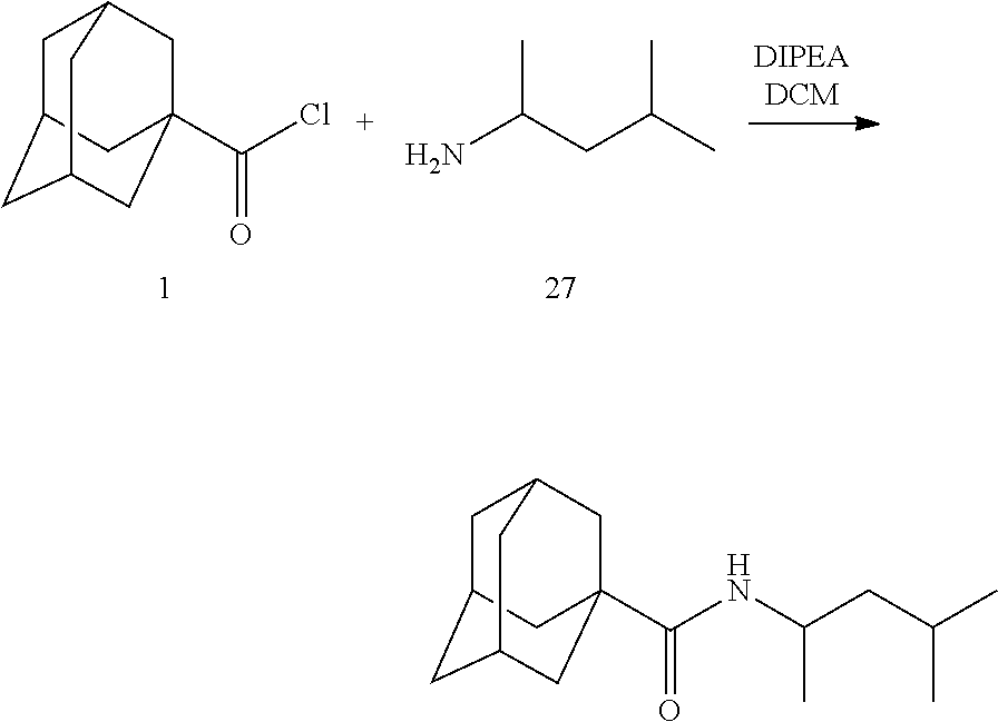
C1C2CC3CC(C(Cl)=O)(CC1C3)C2.NC(CC(C)C)C.C1C2CC3CC(C(NC(CC(C)C)C)=O)(CC1C3)C2
